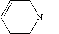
C1CN(C)CC=C1
